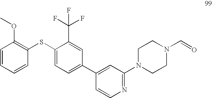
C1=CC=CC(SC2=CC=C(C3=CC(N4CCN(C=O)CC4)=NC=C3)C=C2C(F)(F)F)=C1OC
